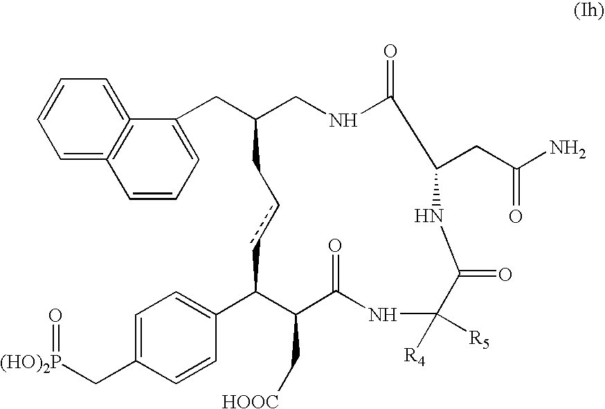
C1=C2=C(=CC=C1)C(CC1CNC(=O)C(CC(N)=O)NC(=O)C([R4])([R5])NC(=O)C(C[HOOC])C(C3=CC=C(C[(HO)2P]=O)C=C3)ccC1)=CC=C2
